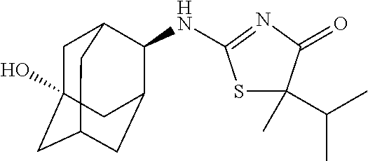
C1C2(O)CC3CC(C2)C(NC2=NC(=O)C(C(C)C)(C)S2)C1C3
